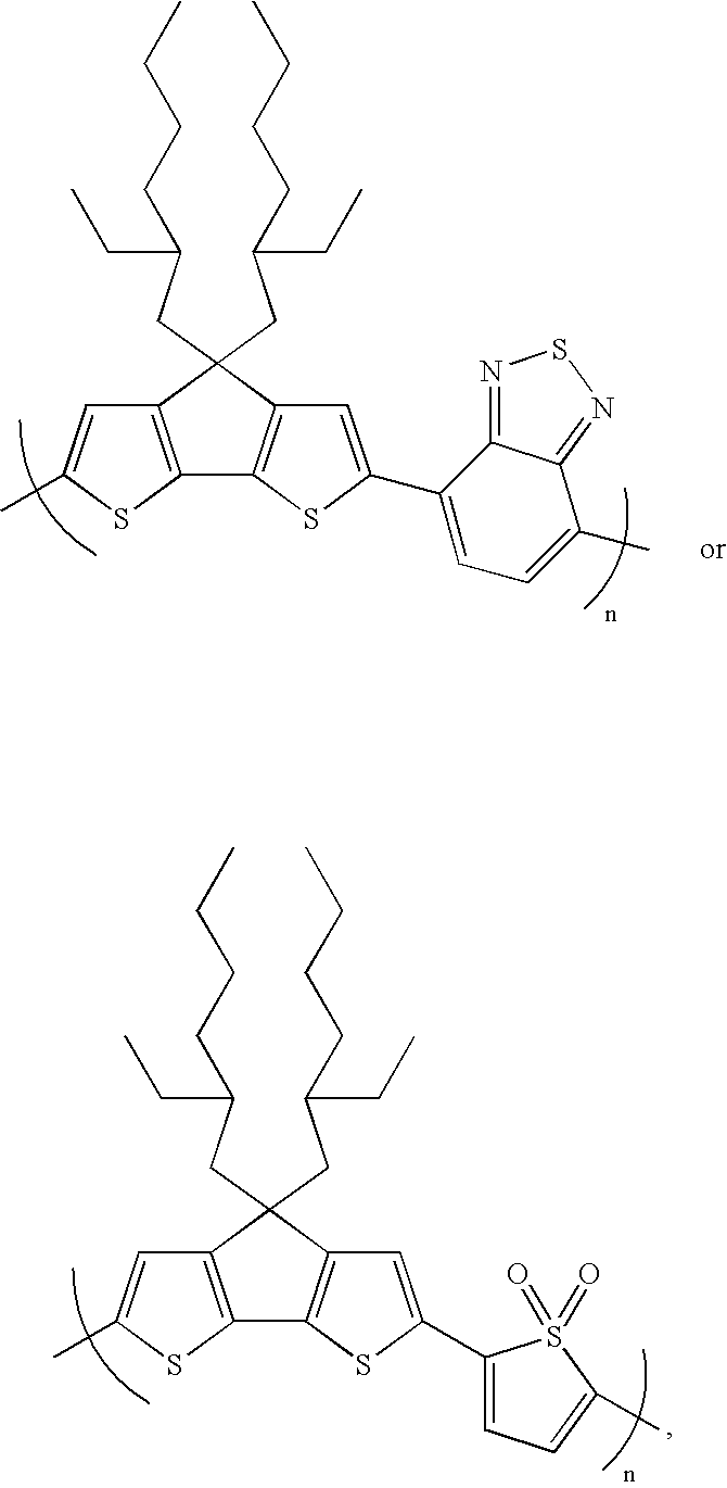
C1=C(C2=CC=C(C)C3=NSN=C32)SC2=C1C(CC(CC)CCCC)(CC(CC)CCCC)C1=C2SC(C)=C1.C1=C(C2=CC=C(C)S2(=O)=O)SC2=C1C(CC(CC)CCCC)(CC(CC)CCCC)C1=C2SC(C)=C1
